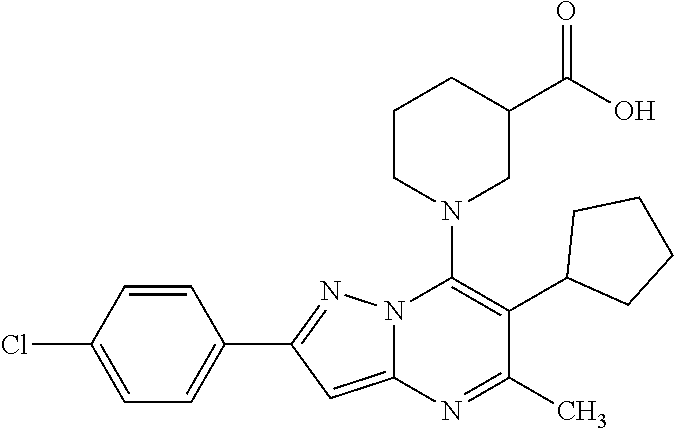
C1=CC(Cl)=CC=C1C1=NN2C(=C1)N=C(C)C(C1CCCC1)=C2N1CC(C(O)=O)CCC1
